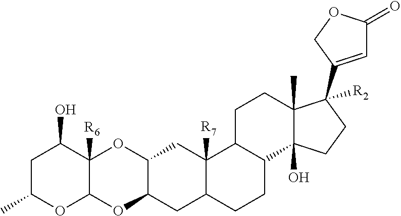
C1C(C)OC2C([R6])(C1O)OC1C(O2)CC2C([R7])(C1)C1C(CC2)C2(O)C(C)(CC1)C(C1=CC(=O)OC1)([R2])CC2
